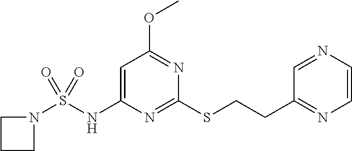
N1=C(SCCC2=NC=CN=C2)N=C(OC)C=C1NS(N1CCC1)(=O)=O
